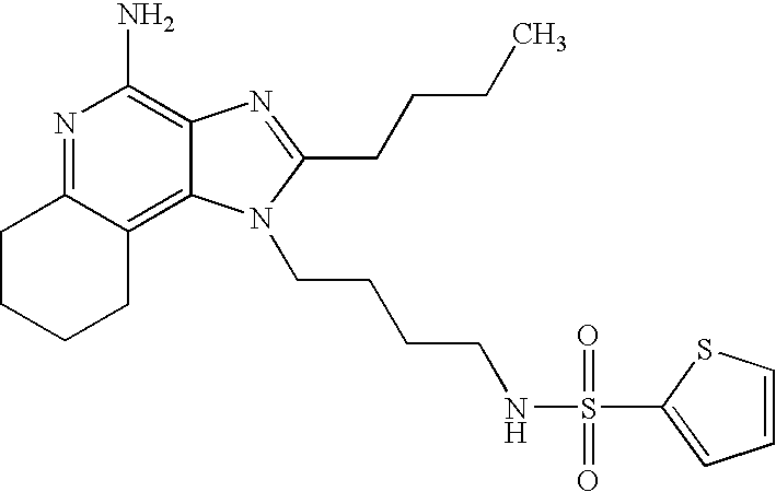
N1=C2C(=C3C(=C1N)N=C(CCCC)N3CCCCNS(=O)(=O)C1=CC=CS1)CCCC2
